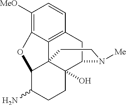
C1([MeO])=C2C3=C(C=C1)CC1C4(O)C3(C(C(N)CC4)O2)CCN1[Me]
